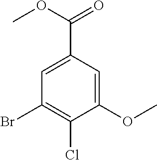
C1(OC)=CC(C(OC)=O)=CC(Br)=C1Cl
